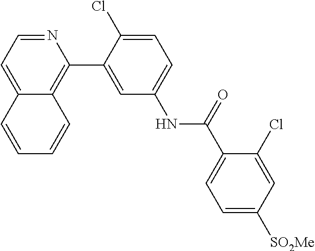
N1=CC=C2C(=C1C1=CC(NC(C3=CC=C([SO2Me])C=C3Cl)=O)=CC=C1Cl)C=CC=C2
